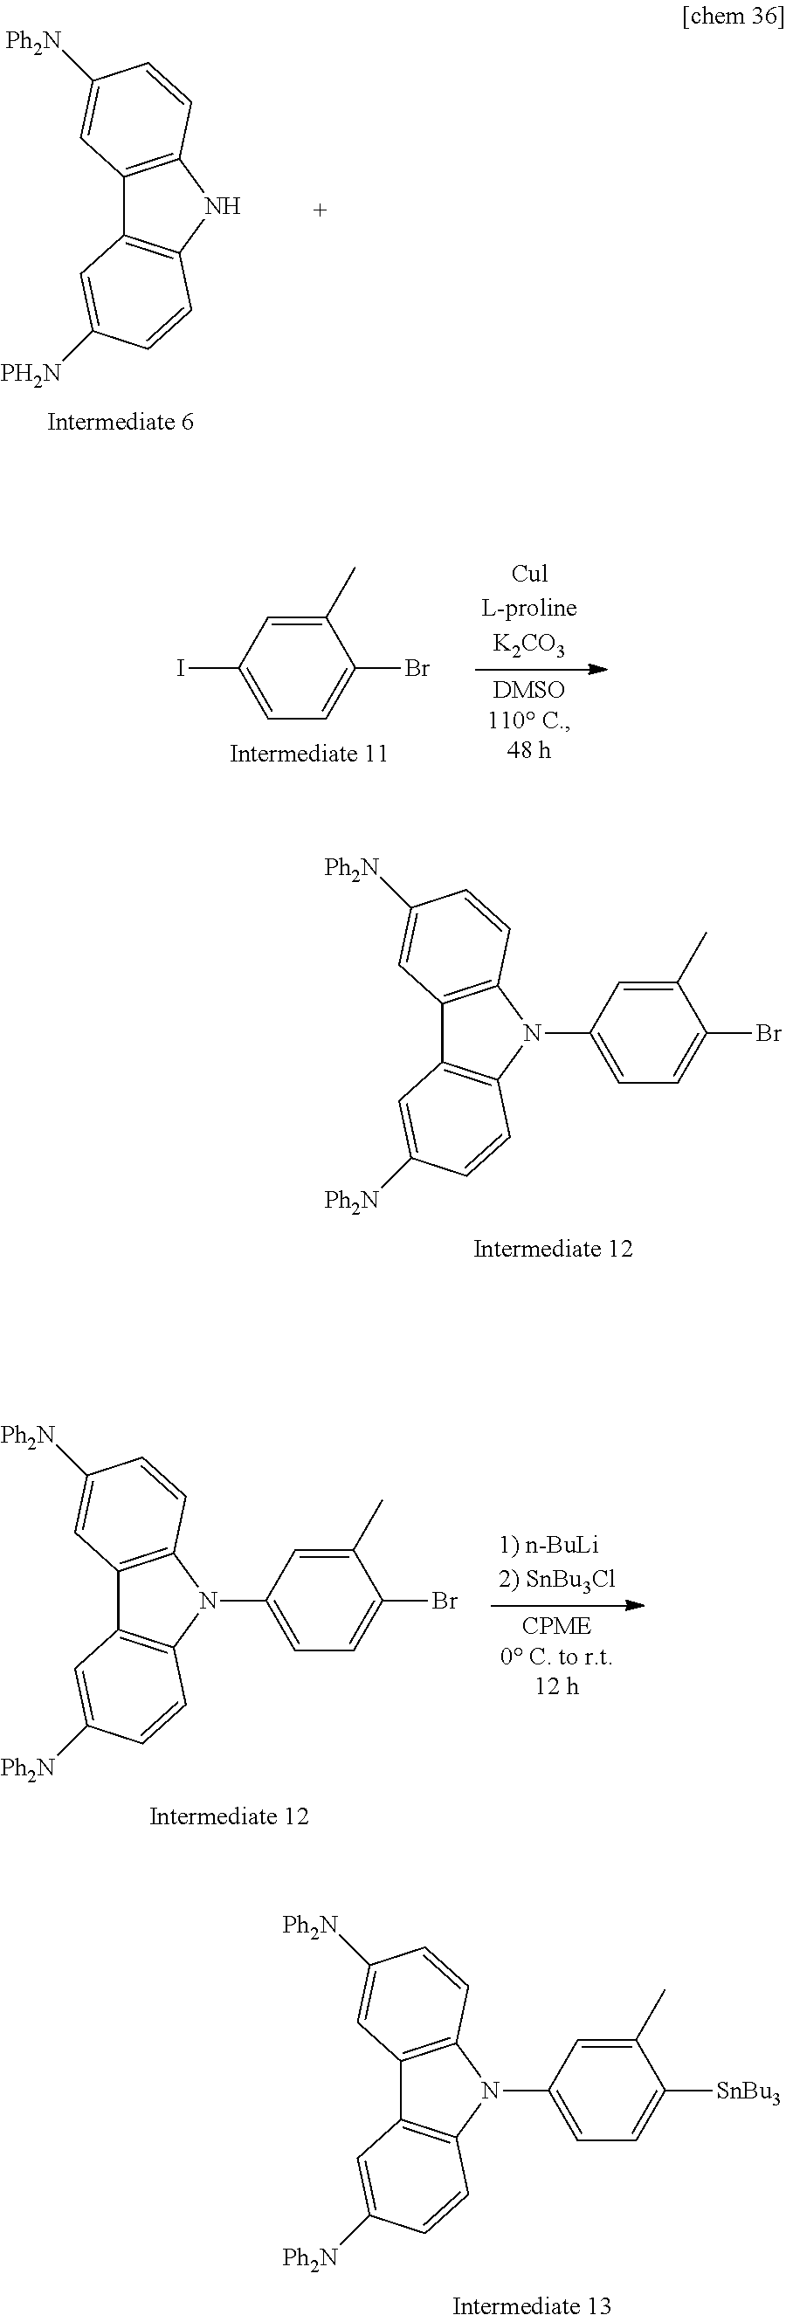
C1=C(I)C=C(C)C(Br)=C1.C12=C(NC3=C1C=C([PH2N])C=C3)C=CC([Ph2N])=C2.C12=C(N(C3=CC=C(Br)C(C)=C3)C3=C1C=C([Ph2N])C=C3)C=CC([Ph2N])=C2.C12=C(N(C3=CC=C(Br)C(C)=C3)C3=C1C=C([Ph2N])C=C3)C=CC([Ph2N])=C2.C12=C(N(C3=CC=C([SnBu3])C(C)=C3)C3=C1C=C([Ph2N])C=C3)C=CC([Ph2N])=C2
